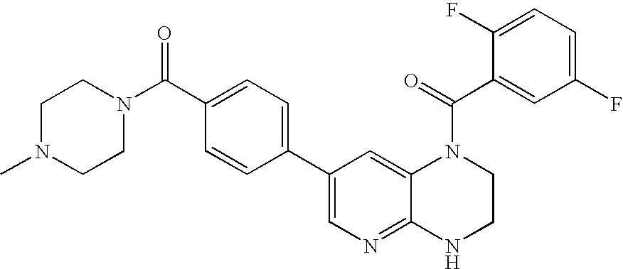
C1(C2=CN=C3C(=C2)N(C(C2=CC(F)=CC=C2F)=O)CCN3)=CC=C(C(=O)N2CCN(C)CC2)C=C1
